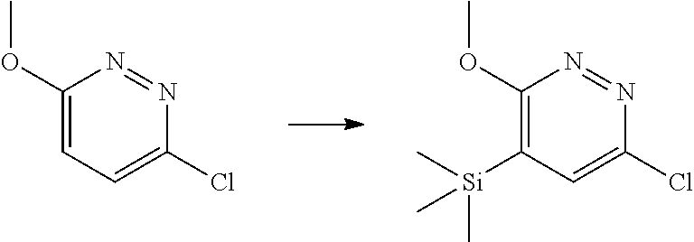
C1(OC)=CC=C(Cl)N=N1.C1(OC)=C([Si](C)(C)C)C=C(Cl)N=N1
